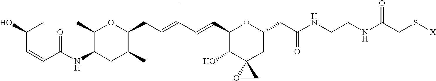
C1(C)C(NC(C=CC(O)C)=O)CC(C)C(CC=C(C=CC2C(O)C3(CC(CC(NCCNC(CS[X])=O)=O)O2)OC3)C)O1
